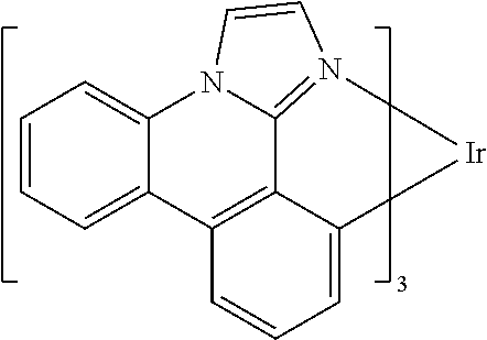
C12=N3C=CN1C1=CC=CC=C1C1=C2C(=CC=C1)[Ir]3
